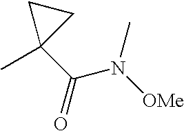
C(N([OMe])C)(C1(C)CC1)=O
